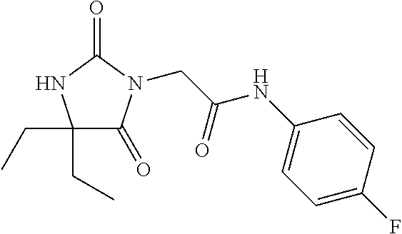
C(C(NC1=CC=C(F)C=C1)=O)N1C(=O)C(CC)(CC)NC1=O
